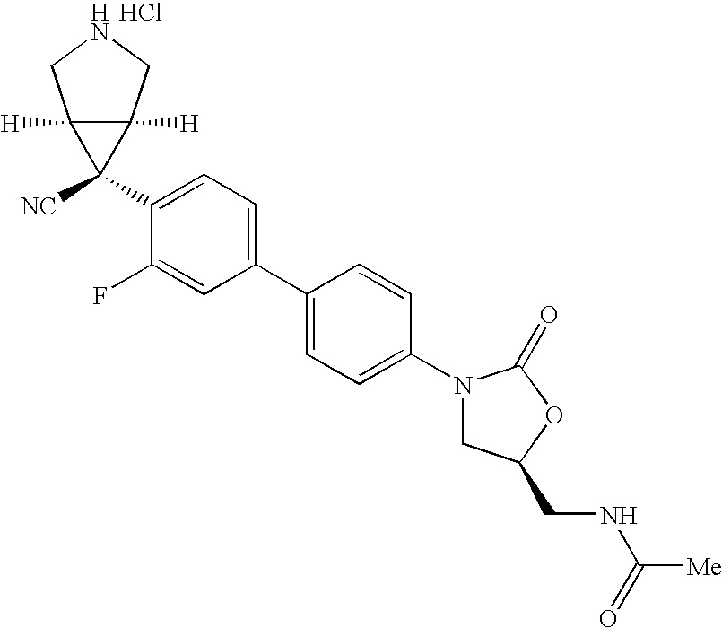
C1(N2CC(CNC([Me])=O)OC2=O)=CC=C(C2=CC=C(C3([NC])C4([H])C3([H])CNC4)C(F)=C2)C=C1.Cl
